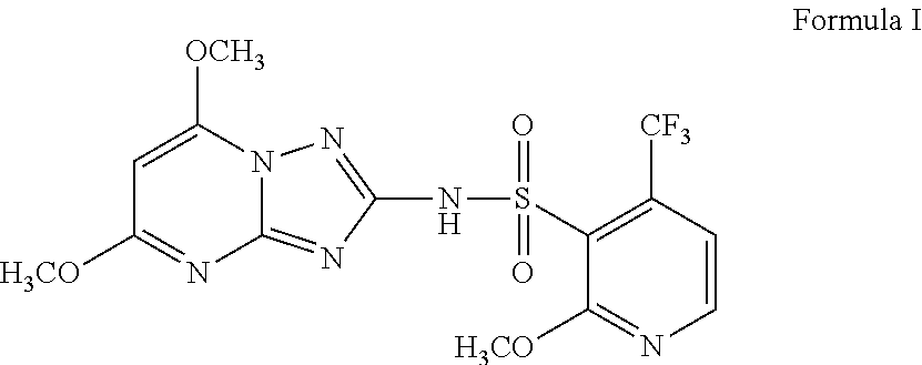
C1([H3CO])=NC2=NC(NS(=O)(=O)C3=C([CF3])C=CN=C3[H3CO])=NN2C([OCH3])=C1
